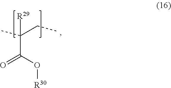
O=C(O[R30])C(C)(CC)[R29]
